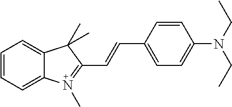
C1=CC=C2C(=C1)C(C)(C)C(C=CC1=CC=C(N(CC)CC)C=C1)=N2C
